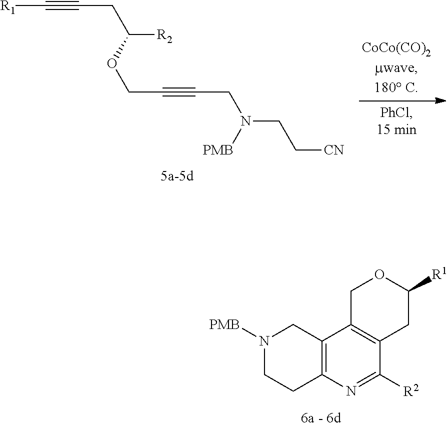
[R1]C#CCC([R2])OCC#CCN(CC[CN])[PMB].N1([PMB])CCC2=C(C1)C1=C(C([R2])=N2)CC([R1])OC1
